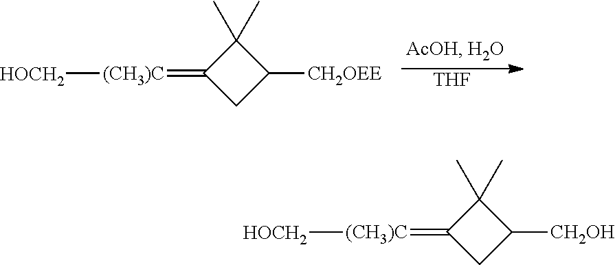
[THF].[HOCH2][(CH3)C]=C1CC([CH2OEE])C1(C)C.[HOCH2][(CH3)C]=C1CC([CH2OH])C1(C)C
